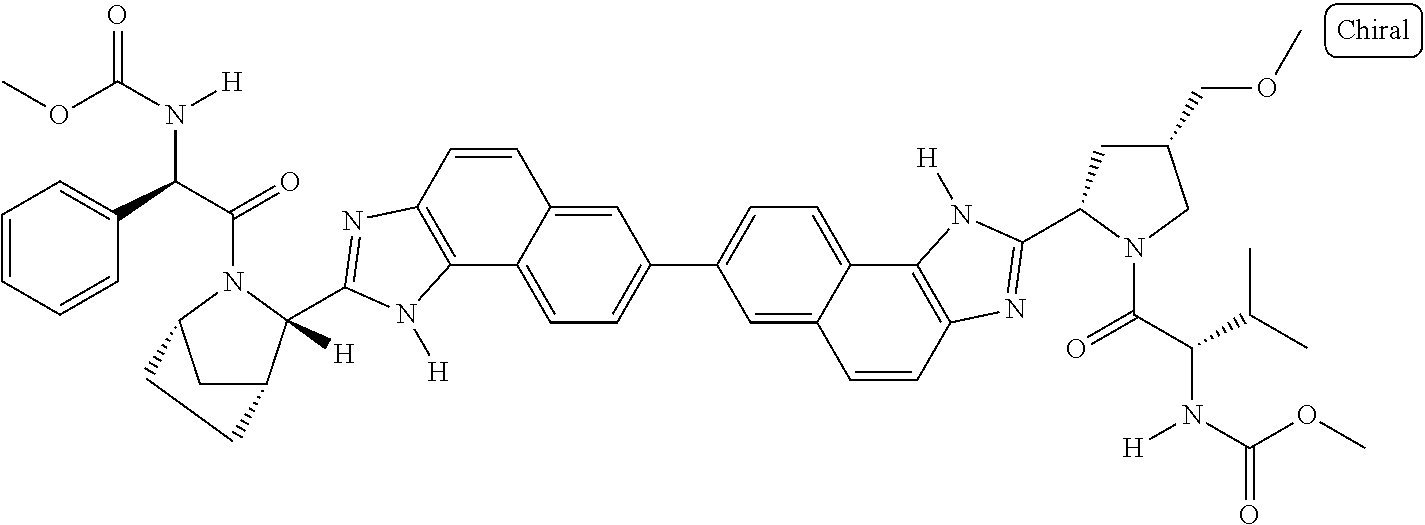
C12=CC=C(C3=CC=C4C(=C3)C=CC3=C4N([H])C(C4CC(COC)CN4C(C(C(C)C)N(C(OC)=O)[H])=O)=N3)C=C1C=CC1=C2N([H])C(C2([H])C3CC(N2C(C(C2=CC=CC=C2)N(C(OC)=O)[H])=O)CC3)=N1
